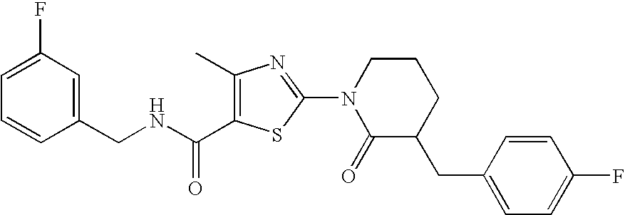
C1(C)=C(C(NCC2=CC(F)=CC=C2)=O)SC(N2C(=O)C(CC3=CC=C(F)C=C3)CCC2)=N1
